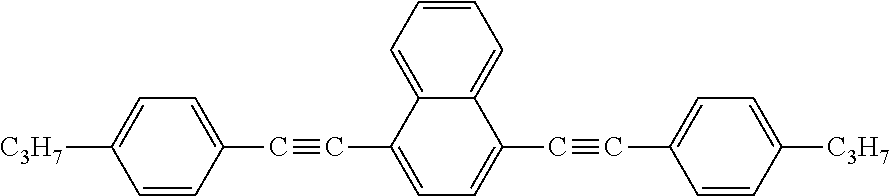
C1(C#CC2=CC=C(C#CC3=CC=C([C3H7])C=C3)C3=CC=CC=C23)=CC=C([C3H7])C=C1
